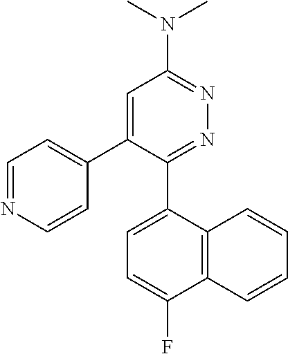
C1=NC=CC(C2=CC(N(C)C)=NN=C2C2=CC=C(F)C3=C2C=CC=C3)=C1
